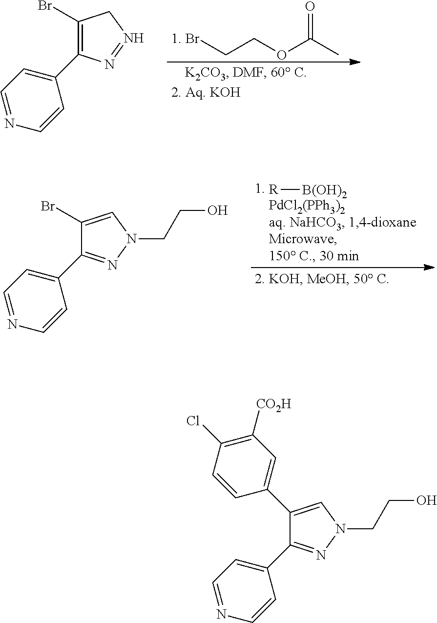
[1. Br]CCOC(C)=O.C1(Br)=C(C2=CC=NC=C2)N=NC1.C1(Br)=CN(CCO)N=C1C1=CC=NC=C1.[R][B(OH)2].N1=C(C2=CC=NC=C2)C(C2=CC([CO2H])=C(Cl)C=C2)=CN1CCO
